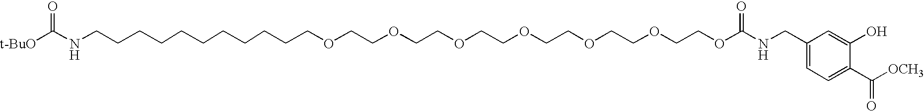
[t-BuO]C(NCCCCCCCCCCCOCCOCCOCCOCCOCCOCCOC(NCC1=CC=C(C([OCH3])=O)C(O)=C1)=O)=O
